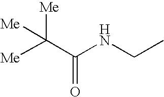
[Me]C(C(NCC)=O)([Me])[Me]
